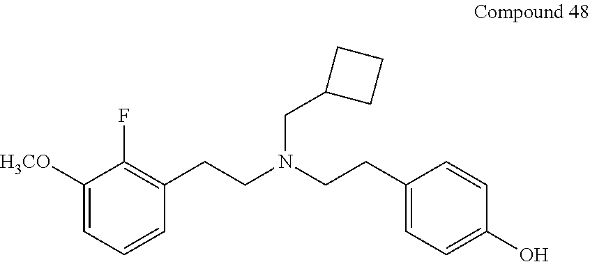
C1([H3CO])=CC=CC(CCN(CCC2=CC=C(O)C=C2)CC2CCC2)=C1F
